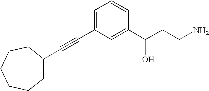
C(#CC1=CC=CC(C(CCN)O)=C1)C1CCCCCC1
